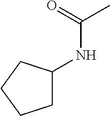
C1C(NC(C)=O)CCC1
